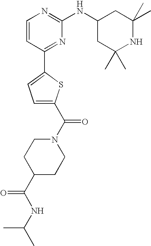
C1=CC(C2=CC=C(C(=O)N3CCC(C(NC(C)C)=O)CC3)S2)=NC(NC2CC(C)(C)NC(C)(C)C2)=N1
